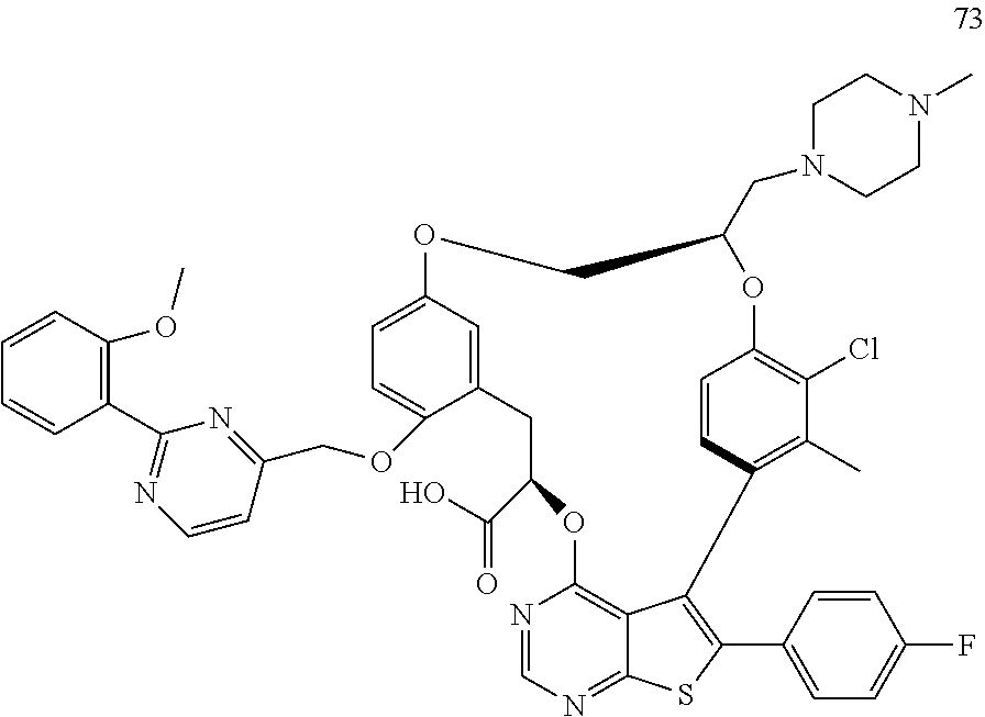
C1(C2=NC=CC(COC3=CC=C4C=C3CC(C(O)=O)OC3=C5C(=NC=N3)SC(C3=CC=C(F)C=C3)=C5C3=C(C)C(Cl)=C(C=C3)OC(CN3CCN(C)CC3)CO4)=N2)=C(OC)C=CC=C1
